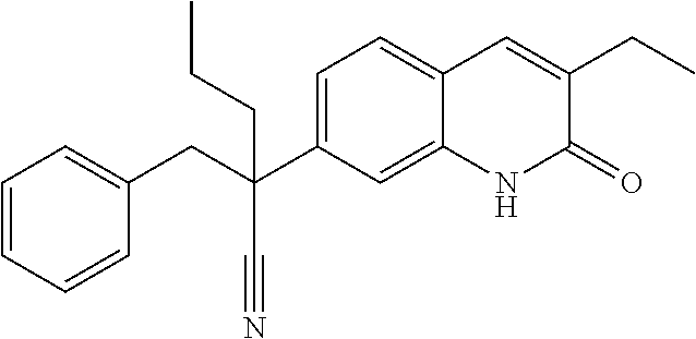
C1=CC=CC(CC(C2=CC=C3C(=C2)NC(=O)C(CC)=C3)(CCC)C#N)=C1
